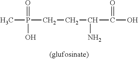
CP(=O)(O)CCC(N)C(=O)O
